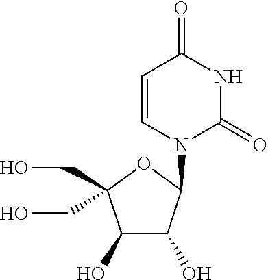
C1=CN(C2C(O)C(O)C(CO)(CO)O2)C(=O)NC1=O
